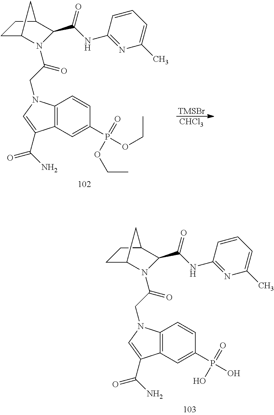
C12=C(C=C(P(OCC)(=O)OCC)C=C1)C(C(N)=O)=CN2CC(=O)N1C2CCC(C1C(NC1=NC(C)=CC=C1)=O)C2.[TMSBr].[CHCl3].C12=C(C=C(P(O)(=O)O)C=C1)C(C(N)=O)=CN2CC(=O)N1C2CCC(C1C(NC1=NC(C)=CC=C1)=O)C2
